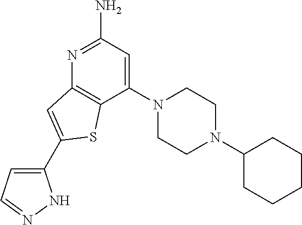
C1(N2CCN(C3CCCCC3)CC2)=CC(N)=NC2=C1SC(C1=CC=NN1)=C2
